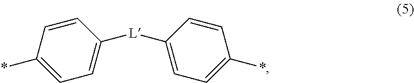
[L](C1=CC=C(*)C=C1)C1=CC=C(*)C=C1
